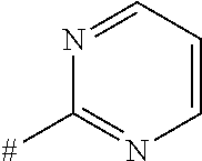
N1=CC=CN=C1[#]
